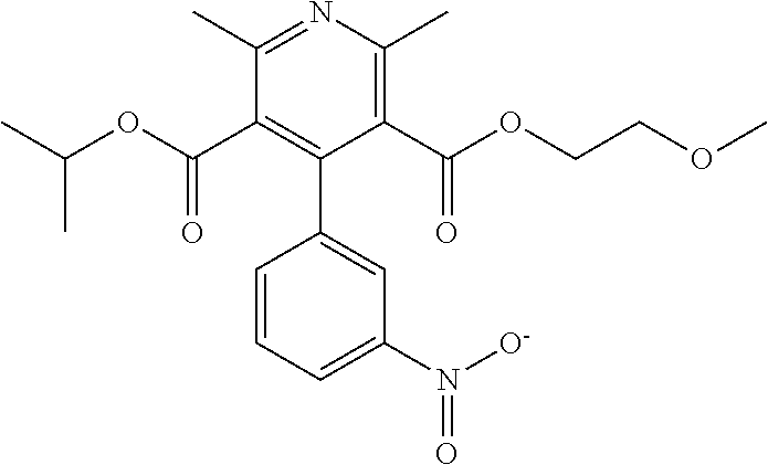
C1=CC=C(N([O-])=O)C=C1C1=C(C(OC(C)C)=O)C(C)=NC(C)=C1C(OCCOC)=O
